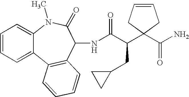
C1=CC=C2C(=C1)N(C)C(=O)C(NC(C(CC1CC1)C1(C(N)=O)CC=CC1)=O)C1=C2C=CC=C1
